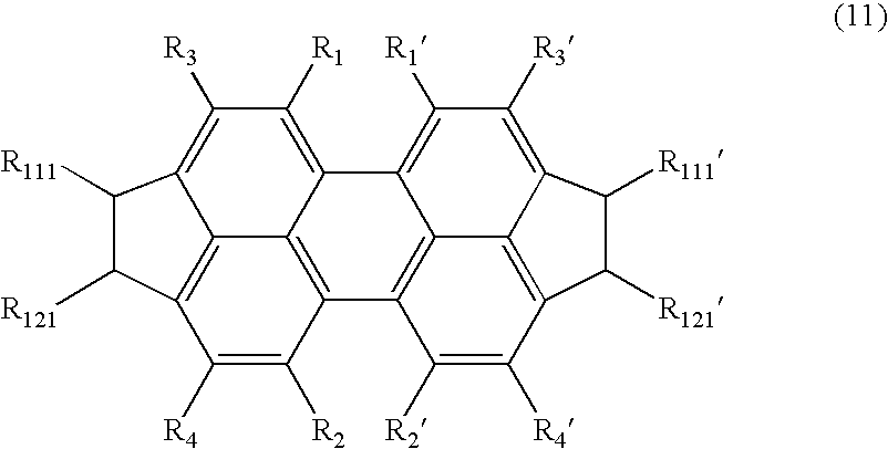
C1([R1])=C2C3=C(C([R2])=C([R4])C4=C3C(=C1[R3])C([R111])C4[R121])C1=C3C2=C([R1])C([R3])=C2C3=C(C([R4])=C1[R2])C([R121])C2[R111]
